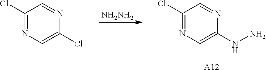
[NH2NH2].C1(Cl)=NC=C(NN)N=C1.[A12].C1(Cl)=NC=C(Cl)N=C1
